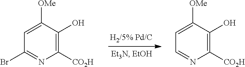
C1([CO2H])=C(O)C([OMe])=CC(Br)=N1.C1([CO2H])=C(O)C([OMe])=CC=N1
